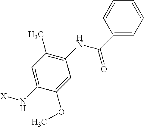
C1=C(N[X])C(OC)=CC(NC(C2=CC=CC=C2)=O)=C1C
